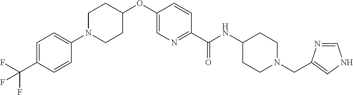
N1=C(C(NC2CCN(CC3=CNC=N3)CC2)=O)C=CC(OC2CCN(C3=CC=C(C(F)(F)F)C=C3)CC2)=C1
